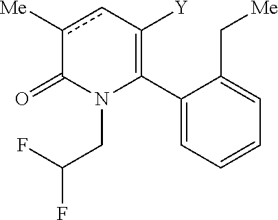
C1(C2=C([Y])cc([Me])C(=O)N2CC(F)F)=CC=CC=C1C[Me]
